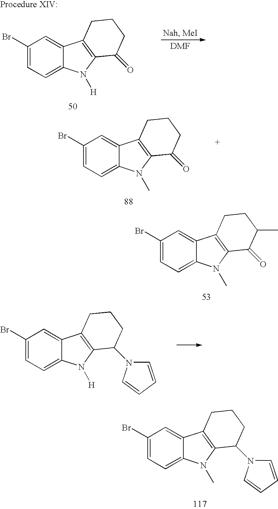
C1(Br)=CC=C2C(=C1)C1=C(N2[H])C(=O)CCC1.C1(Br)=CC=C2C(=C1)C1=C(N2C)C(=O)CCC1.C1(Br)=CC=C2C(=C1)C1=C(N2C)C(=O)C(C)CC1.C1(Br)=CC=C2C(=C1)C1=C(N2[H])C(N2C=CC=C2)CCC1.C1(Br)=CC=C2C(=C1)C1=C(N2C)C(N2C=CC=C2)CCC1
